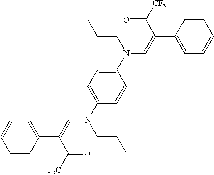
C1=CC(C(=CN(C2=CC=C(N(CCC)C=C(C3=CC=CC=C3)C([CF3])=O)C=C2)CCC)C([F3C])=O)=CC=C1
